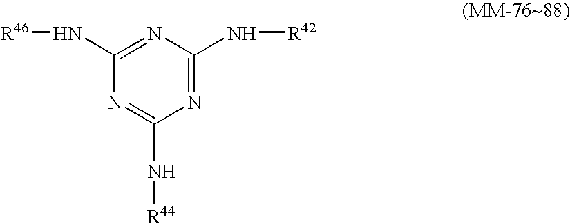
N1=C(N[R42])N=C(N[R46])N=C1N[R44]
